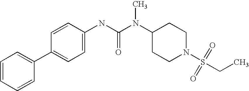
C1=CC=CC(C2=CC=C(NC(N(C3CCN(S(CC)(=O)=O)CC3)C)=O)C=C2)=C1
